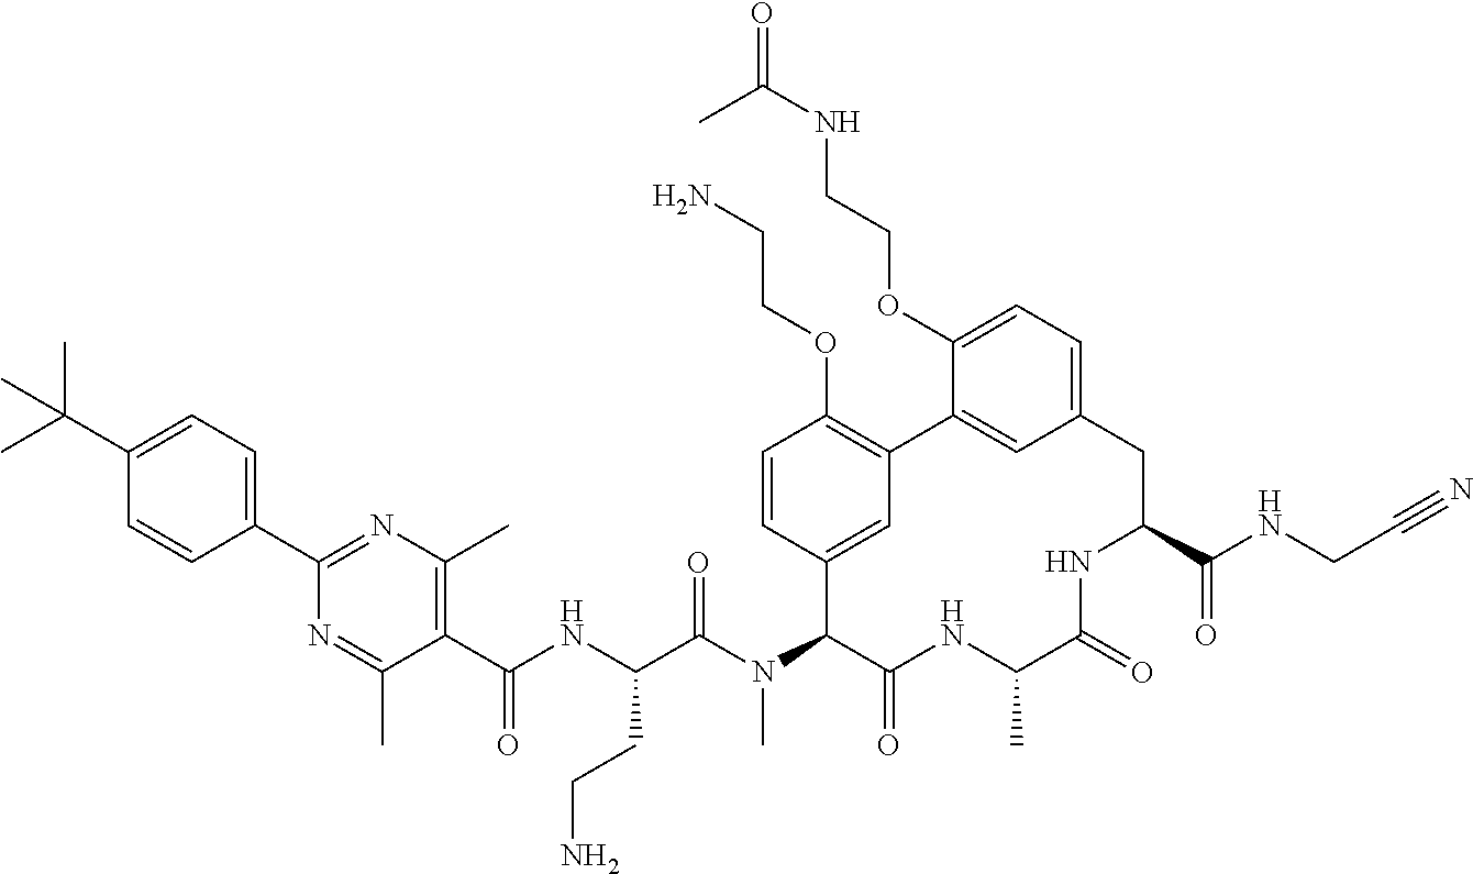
C(C(N(C1C(=O)NC(C)C(=O)NC(C(NCC#N)=O)CC2=CC=C(OCCNC(=O)C)C(=C2)C2=C(OCCN)C=CC1=C2)C)=O)(NC(C1=C(C)N=C(C2=CC=C(C(C)(C)C)C=C2)N=C1C)=O)CCN
